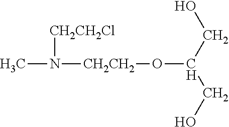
CN([CH2CH2]OC(CO)CO)[CH2CH2Cl]
